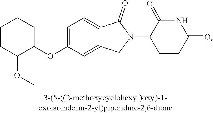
C1=C(OC2CCCCC2OC)C=C2C(=C1)C(=O)N(C1CCC(=O)NC1=O)C2
